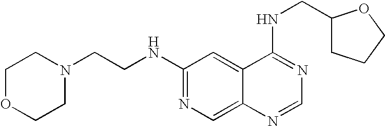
C1(NCCN2CCOCC2)=NC=C2C(=C1)C(NCC1CCCO1)=NC=N2
